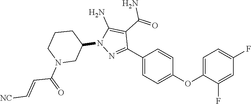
N1=C(C2=CC=C(OC3=CC=C(F)C=C3F)C=C2)C(C(N)=O)=C(N)N1C1CN(C(C=C[NC])=O)CCC1
